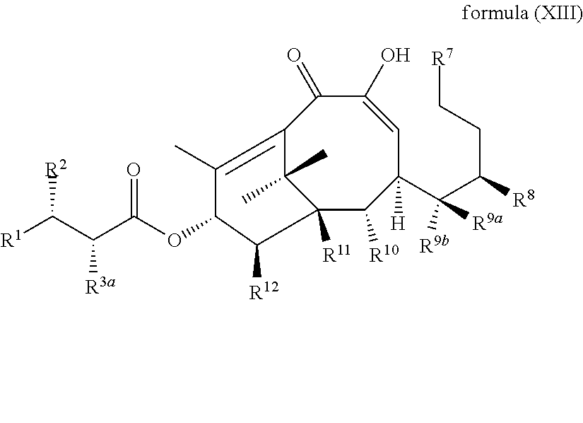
C12([R11])C([R10])C(C(C(CC[R7])[R8])([R9a])[R9b])([H])C=C(O)C(=O)C(=C(C)C(OC(=O)C(C([R1])[R2])[R3a])C1[R12])C2(C)C
